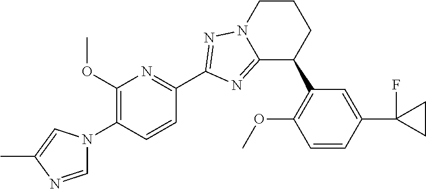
C12=NC(C3=NC(OC)=C(N4C=NC(C)=C4)C=C3)=NN1CCCC2C1=C(OC)C=CC(C2(F)CC2)=C1
